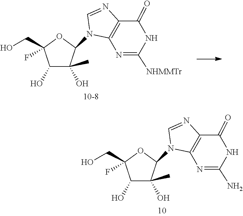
C1(O)C(O)(C)C(N2C3=C(N=C2)C(=O)NC([NHMMTr])=N3)OC1(CO)F.C1(O)C(O)(C)C(N2C3=C(N=C2)C(=O)NC(N)=N3)OC1(CO)F
